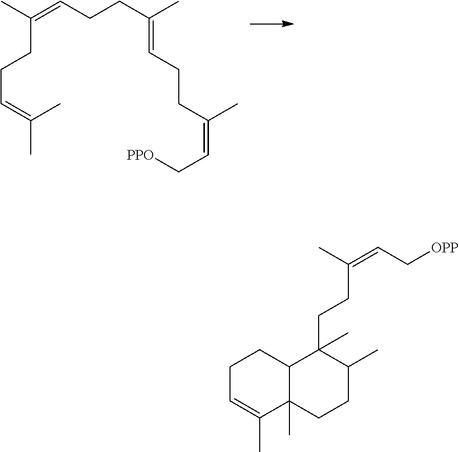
CC(=CCCC(C)=CCCC(=CC[PPO])C)CCC=C(C)C.C(CC1(C)C2C(C)(CCC1C)C(C)=CCC2)C(C)=CC[OPP]
